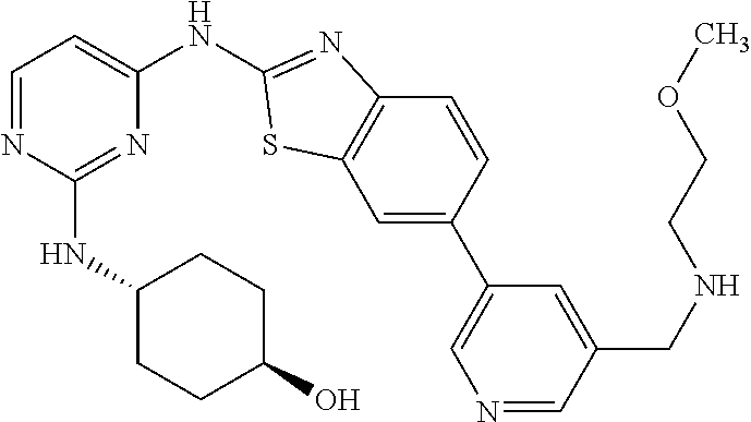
C1=C(C2=CN=CC(CNCCOC)=C2)C=CC2=C1SC(NC1=CC=NC(NC3CCC(O)CC3)=N1)=N2
